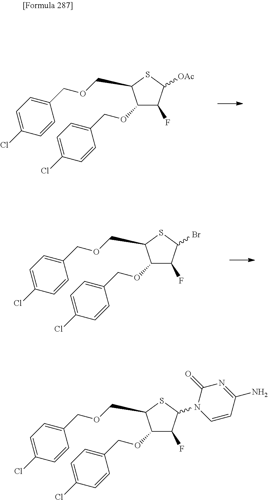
C1=C(Cl)C=CC(COCC2SC([OAc])C(F)C2OCC2=CC=C(Cl)C=C2)=C1.C1=C(Cl)C=CC(COCC2SC(Br)C(F)C2OCC2=CC=C(Cl)C=C2)=C1.C1=C(Cl)C=CC(COCC2SC(N3C=CC(N)=NC3=O)C(F)C2OCC2=CC=C(Cl)C=C2)=C1
